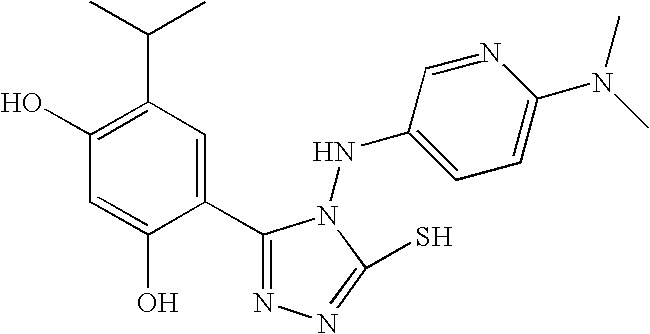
C1(O)=C(C(C)C)C=C(C2=NN=C(S)N2NC2=CC=C(N(C)C)N=C2)C(O)=C1
